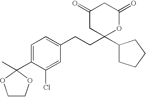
C1(C2(C)OCCO2)=CC=C(CCC2(C3CCCC3)OC(=O)CC(=O)C2)C=C1Cl
